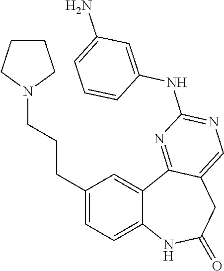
C12=CC=C(CCCN3CCCC3)C=C1C1=NC(NC3=CC(N)=CC=C3)=NC=C1CC(=O)N2
